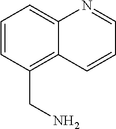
C1=CC(CN)=C2C(=C1)N=CC=C2
